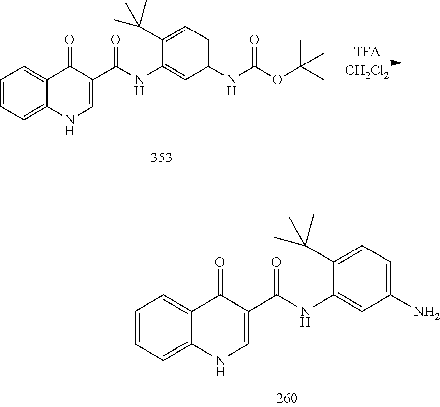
C1=CC=C2C(=C1)C(=O)C(C(=O)NC1=CC(N)=CC=C1C(C)(C)C)=CN2.[CH2Cl2].C1=CC=C2C(=C1)C(=O)C(C(=O)NC1=CC(NC(=O)OC(C)(C)C)=CC=C1C(C)(C)C)=CN2
